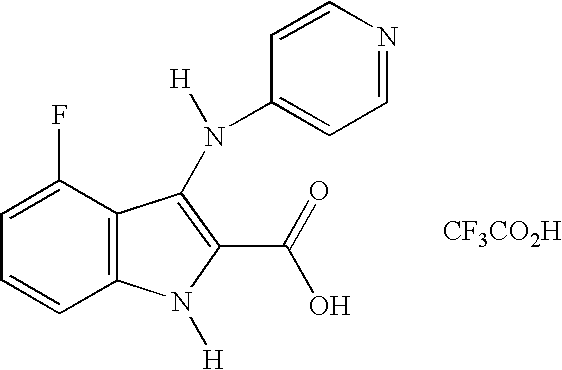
C1=CC2=C(C(F)=C1)C(N(C1=CC=NC=C1)[H])=C(C(O)=O)N2[H].[CF3CO2H]
